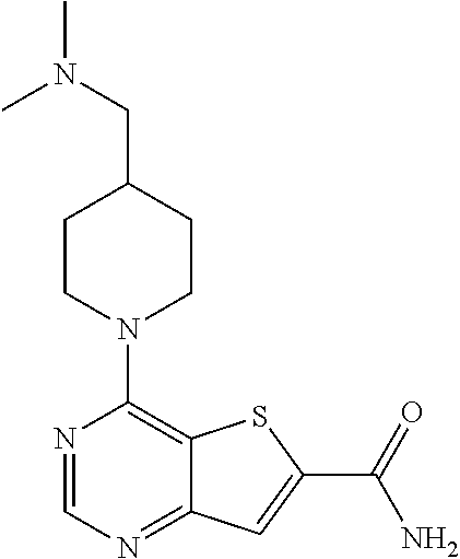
N1=CN=C2C(=C1N1CCC(CN(C)C)CC1)SC(C(=O)N)=C2
